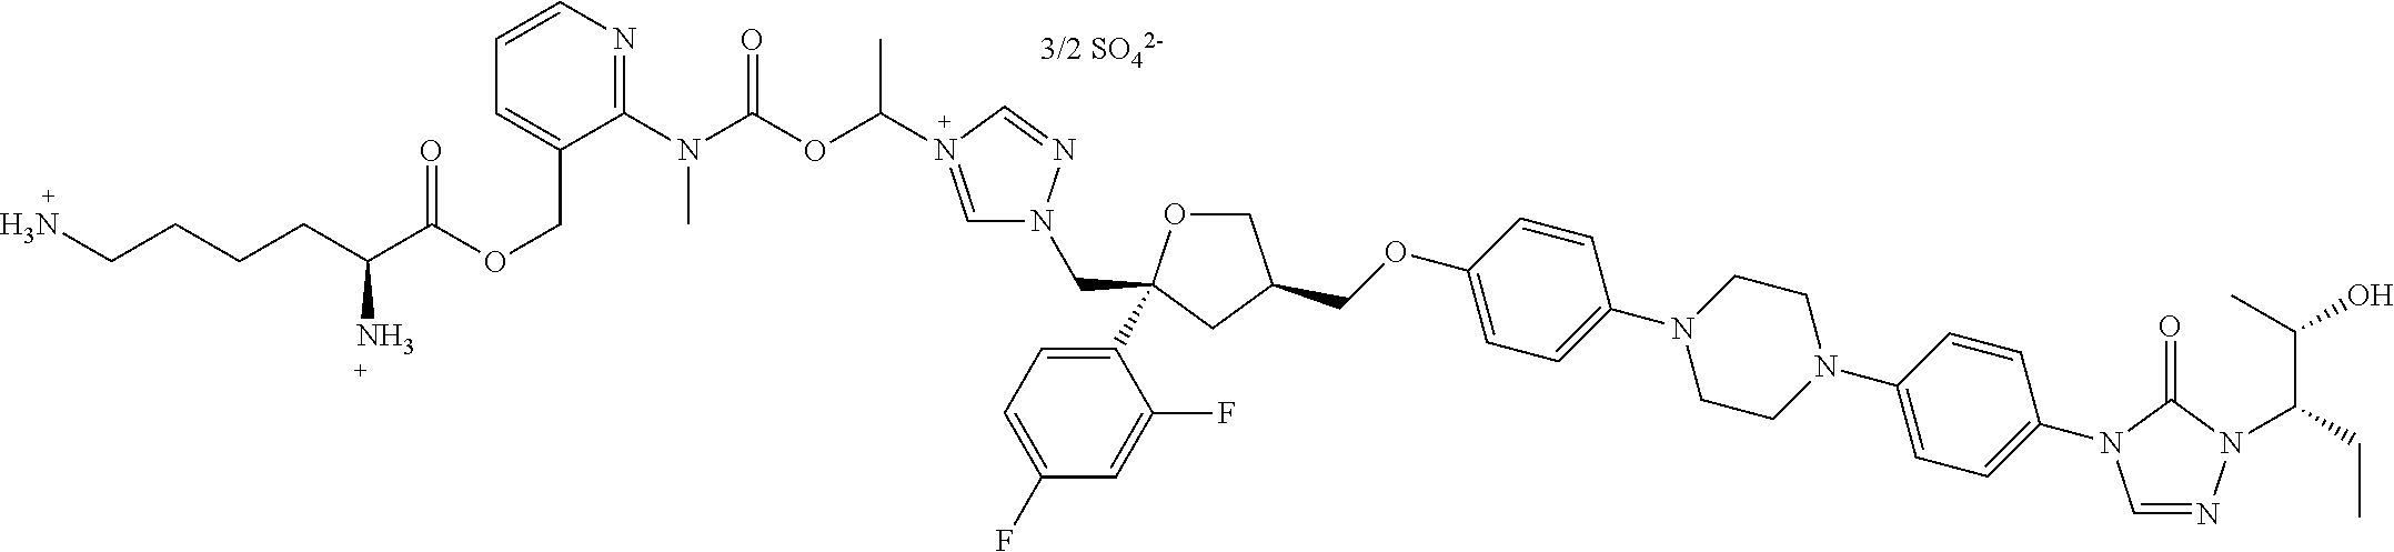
C(OC1=CC=C(N2CCN(C3=CC=C(N4C=NN(C(C(O)C)CC)C4=O)C=C3)CC2)C=C1)C1COC(C2=CC=C(F)C=C2F)(CN2C=N(C(C)OC(N(C3=NC=CC=C3COC(=O)C(CCCCN)N)C)=O)C=N2)C1.[3/2 SO42-]
